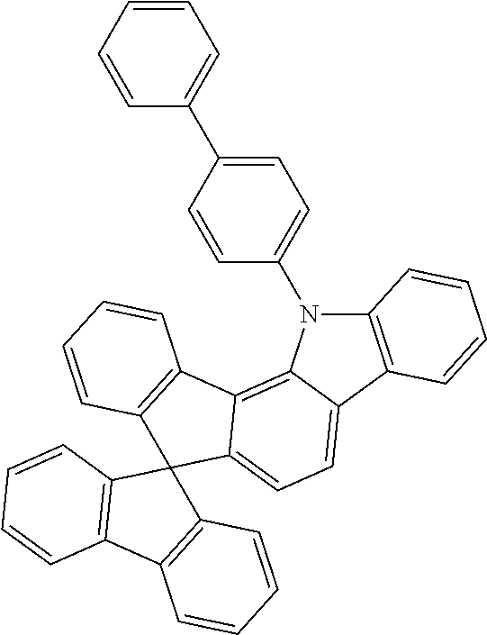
C1=CC=C(C2=CC=C(N3C4=C(C5=CC=C6C(=C35)C3=C(C=CC=C3)C63C5=C(C=CC=C5)C5=C3C=CC=C5)C=CC=C4)C=C2)C=C1
